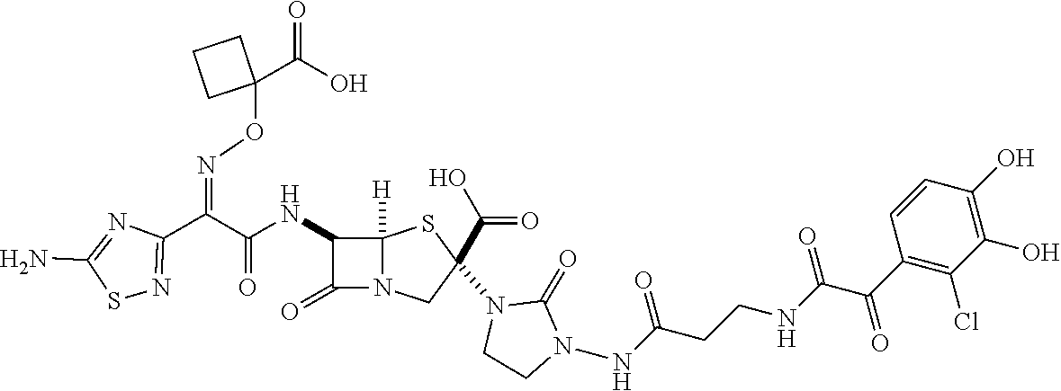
C(=O)(NC1C(=O)N2C1([H])SC(N1CCN(NC(CCNC(=O)C(C3=C(Cl)C(O)=C(O)C=C3)=O)=O)C1=O)(C(O)=O)C2)C(C1=NSC(N)=N1)=NOC1(C(O)=O)CCC1
